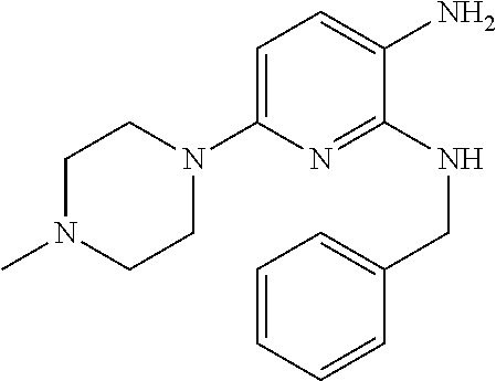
C1=C(N2CCN(C)CC2)N=C(NCC2=CC=CC=C2)C(N)=C1
